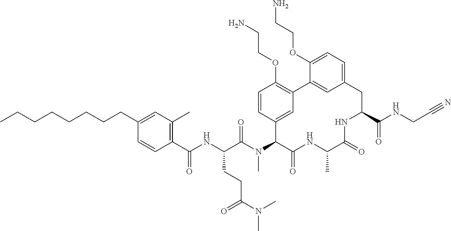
C1(C(NC(C(N(C2C(=O)NC(C)C(=O)NC(C(NCC#N)=O)CC3=CC=C(OCCN)C(=C3)C3=C(OCCN)C=CC2=C3)C)=O)CCC(N(C)C)=O)=O)=C(C)C=C(CCCCCCCC)C=C1
